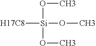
[H17C8][Si](OC)(OC)OC
